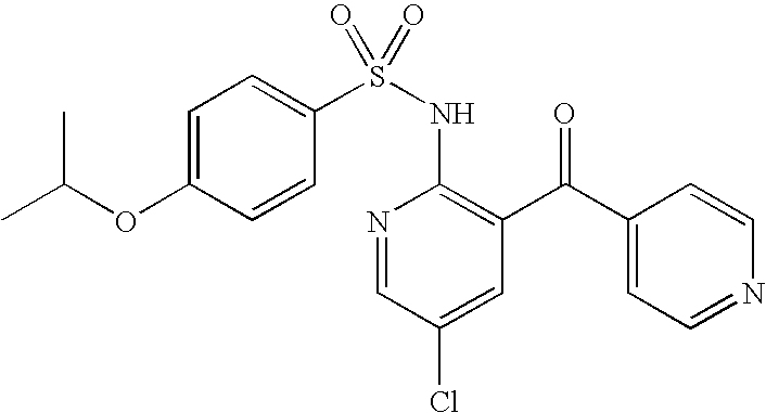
C1=C(OC(C)C)C=CC(S(NC2=C(C(C3=CC=NC=C3)=O)C=C(Cl)C=N2)(=O)=O)=C1
